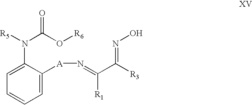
C1=C([A]N=C(C([R3])=NO)[R1])C(N(C(O[R6])=O)[R5])=CC=C1
